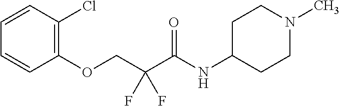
C1=CC(Cl)=C(OCC(C(NC2CCN(C)CC2)=O)(F)F)C=C1
